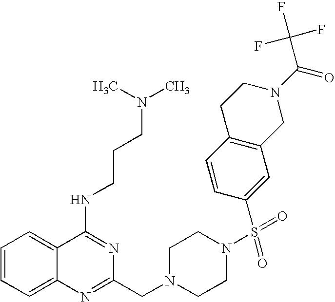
C1=CC=C2C(=C1)C(NCCCN(C)C)=NC(CN1CCN(S(C3=CC4=C(C=C3)CCN(C(=O)C(F)(F)F)C4)(=O)=O)CC1)=N2
